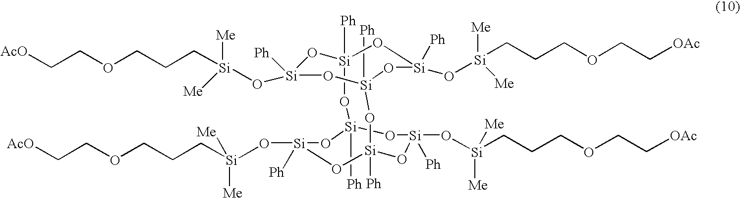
[Si]1([Ph])(O[Si]([Me])(CCCOCC[AcO])[Me])O[Si]2([Ph])O[Si]([Ph])(O[Si]([Me])(CCCOCC[OAc])[Me])O[Si]([Ph])(O1)O[Si]1([Ph])O[Si](O[Si](CCCOCC[OAc])([Me])[Me])([Ph])O[Si]([Ph])(O[Si](O[Si](CCCOCC[AcO])([Me])[Me])([Ph])O1)O2
